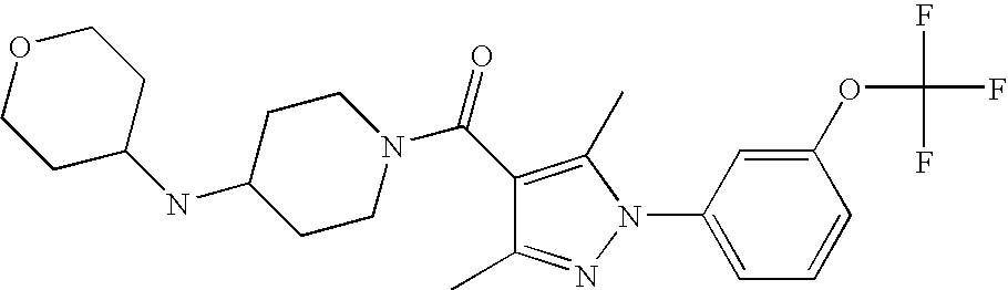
C1(C(=O)N2CCC(NC3CCOCC3)CC2)=C(C)N(C2=CC=CC(OC(F)(F)F)=C2)N=C1C
